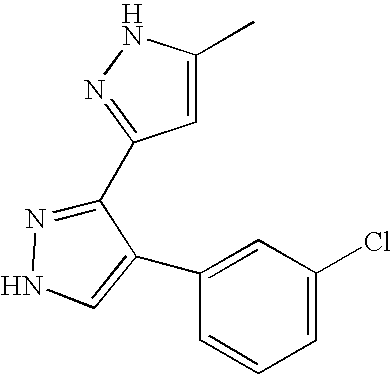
CC1=CC(C2=NNC=C2C2=CC(Cl)=CC=C2)=NN1
